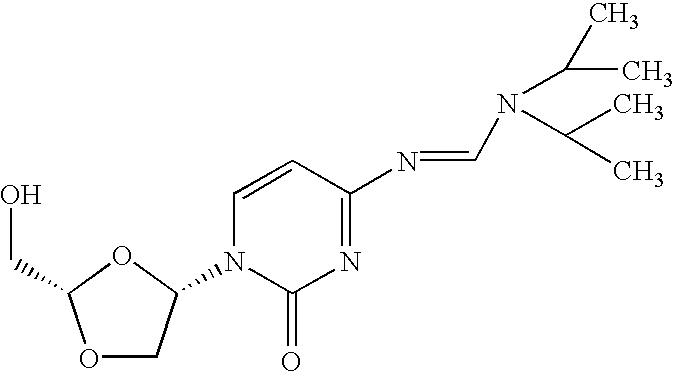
O1CC(N2C(=O)N=C(N=CN(C(C)C)C(C)C)C=C2)OC1CO
